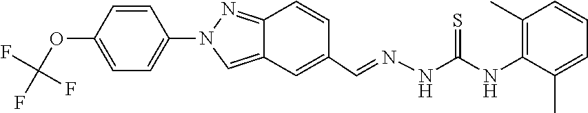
C1=CC(N2C=C3C(=N2)C=CC(C=NNC(=S)NC2=C(C)C=CC=C2C)=C3)=CC=C1OC(F)(F)F
